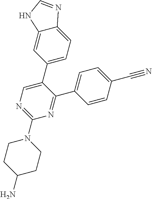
C1(C2=CC=C3C(=C2)NC=N3)=CN=C(N2CCC(N)CC2)N=C1C1=CC=C(C#N)C=C1
